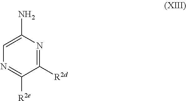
C1([R2d])=NC(N)=CN=C1[R2e]
